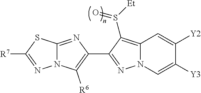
N12C(=NC(C3=NN4C(=C3S([Et])=O)C=C([Y2])C([Y3])=C4)=C1[R6])SC([R7])=N2
